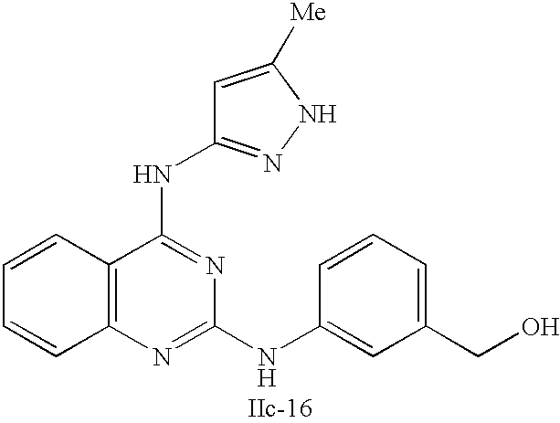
C12=C(N=C(NC3=CC(CO)=CC=C3)N=C1NC1=NNC([Me])=C1)C=CC=C2
